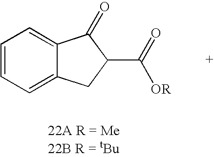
C1=CC=C2C(=C1)C(=O)C(C(=O)[OR])C2
